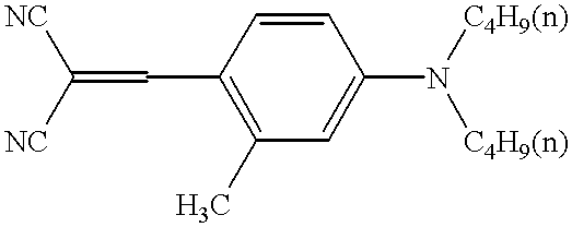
C(=CC1=C(C)C=C(N([C4H9(n)])[C4H9(n)])C=C1)([NC])[NC]
